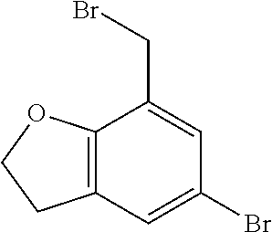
C12=C(C=C(Br)C=C1CBr)CCO2
